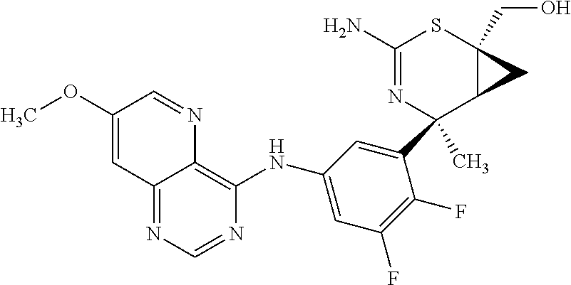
C12=NC=NC(NC3=CC(F)=C(F)C(C4(C)N=C(N)SC5(CO)C4C5)=C3)=C1N=CC(OC)=C2
